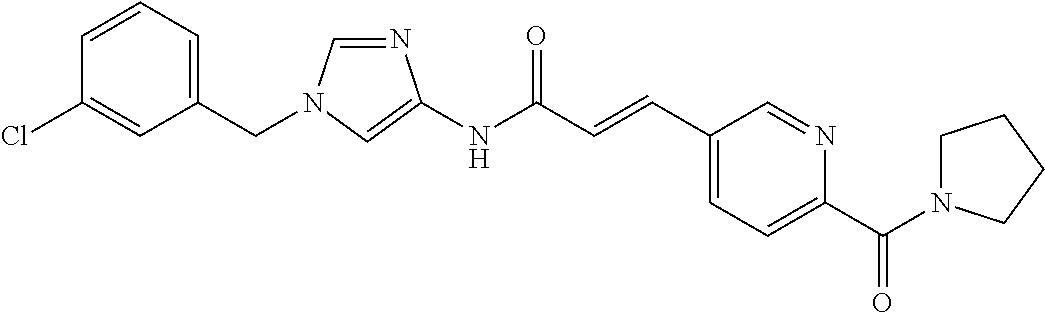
N1=CN(CC2=CC=CC(Cl)=C2)C=C1NC(C=CC1=CC=C(C(N2CCCC2)=O)N=C1)=O
